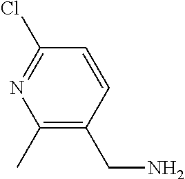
C1(C)=C(CN)C=CC(Cl)=N1
